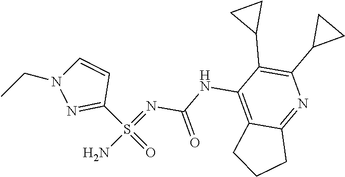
N(C1=C2C(=NC(C3CC3)=C1C1CC1)CCC2)C(N=S(N)(C1=NN(CC)C=C1)=O)=O
